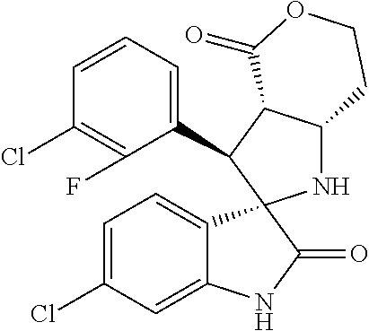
C1(C2C3C(NC24C2=CC=C(Cl)C=C2NC4=O)CCOC3=O)=CC=CC(Cl)=C1F
